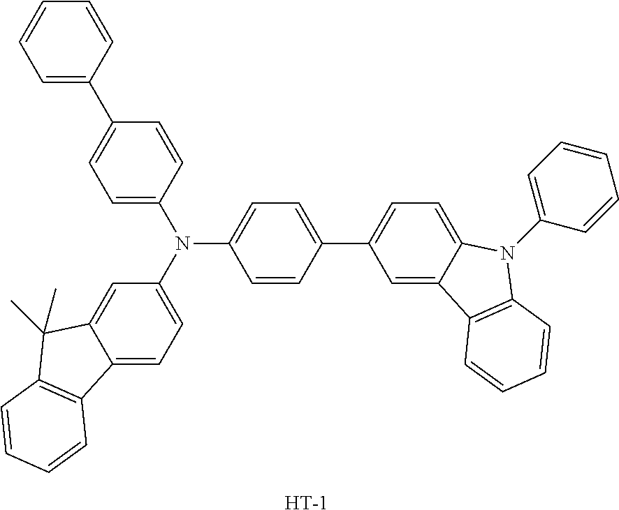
C12=CC=C(N(C3=CC=C(C4=CC=CC=C4)C=C3)C3=CC=C(C4=CC=C5C(=C4)C4=C(N5C5=CC=CC=C5)C=CC=C4)C=C3)C=C1C(C)(C)C1=C2C=CC=C1.[H]
